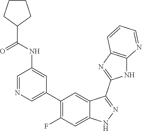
C1=NC=C(C2=C(F)C=C3C(=C2)C(C2=NC4=C(N2)N=CC=C4)=NN3)C=C1NC(=O)C1CCCC1
